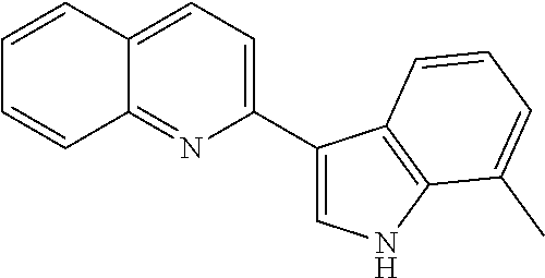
C1(C2=CNC3=C2C=CC=C3C)=CC=C2C(=N1)C=CC=C2
